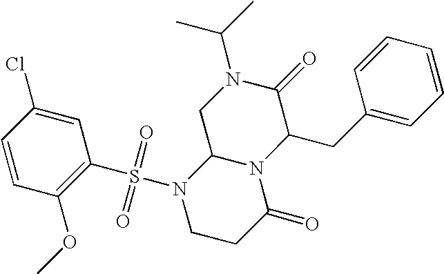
C1=CC(OC)=C(S(N2CCC(=O)N3C2CN(C(C)C)C(=O)C3CC2=CC=CC=C2)(=O)=O)C=C1Cl
